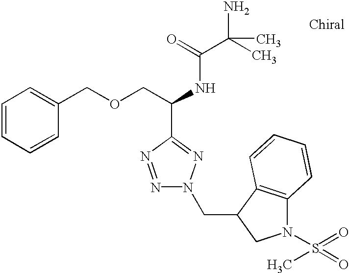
C1=CC=CC(COCC(NC(C(C)(N)C)=O)C2=NN(CC3C4=C(N(S(=O)(=O)C)C3)C=CC=C4)N=N2)=C1
